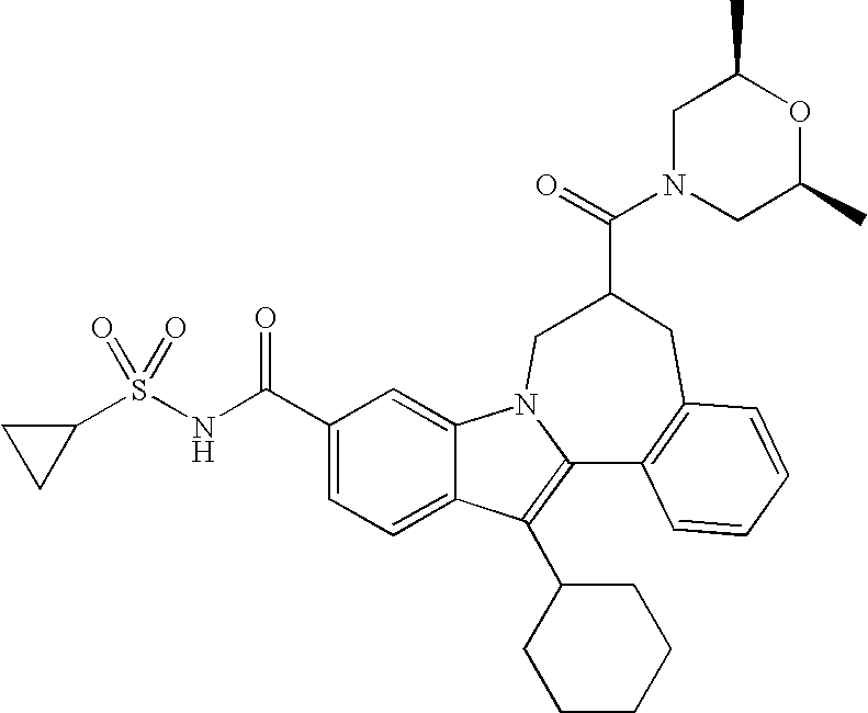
C1(C(NS(C2CC2)(=O)=O)=O)=CC=C2C(=C1)N1C(=C2C2CCCCC2)C2=C(CC(C(=O)N3CC(C)OC(C)C3)C1)C=CC=C2
